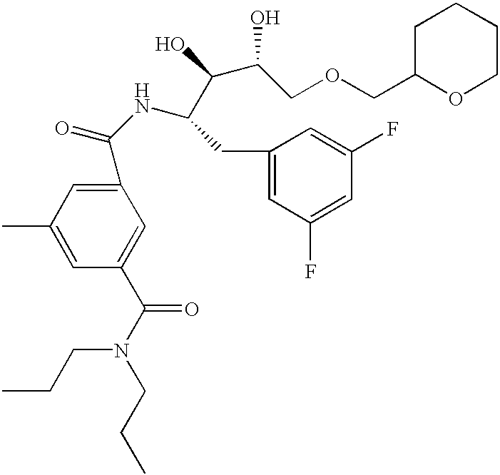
C1(C(NC(CC2=CC(F)=CC(F)=C2)C(O)C(COCC2OCCCC2)O)=O)=CC(C)=CC(C(N(CCC)CCC)=O)=C1
